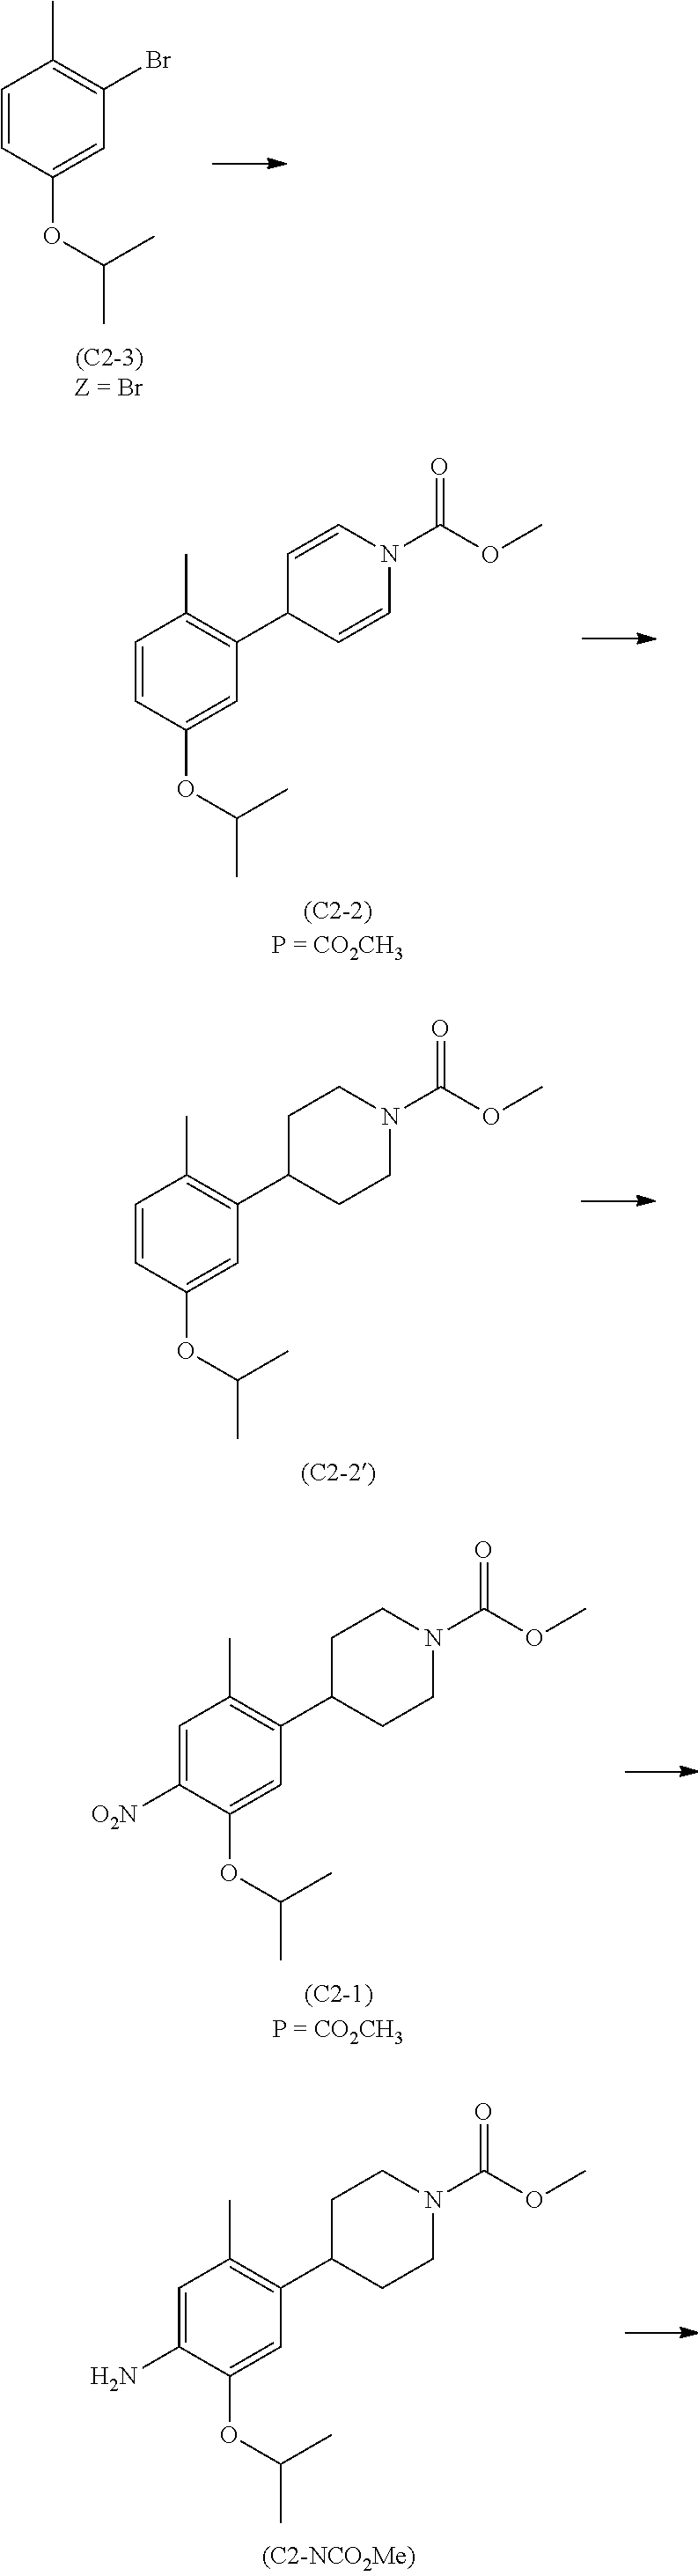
C1=CC(OC(C)C)=CC(Br)=C1C.C1=CC(OC(C)C)=CC(C2C=CN(C(OC)=O)C=C2)=C1C.C1=CC(OC(C)C)=CC(C2CCN(C(OC)=O)CC2)=C1C.C1=C([O2N])C(OC(C)C)=CC(C2CCN(C(OC)=O)CC2)=C1C.C1=C(N)C(OC(C)C)=CC(C2CCN(C(OC)=O)CC2)=C1C
